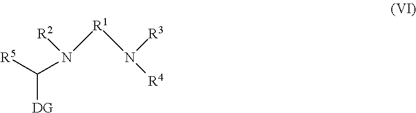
[R5]C(N([R1]N([R3])[R4])[R2])[DG]
